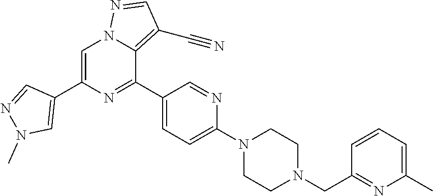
C1=C(C2=CN(C)N=C2)N=C(C2=CC=C(N3CCN(CC4=NC(C)=CC=C4)CC3)N=C2)C2=C(C#N)C=NN12
